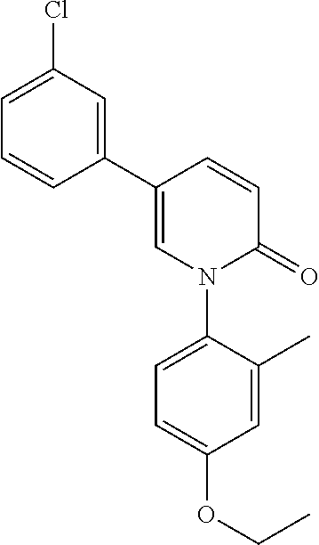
C1=CC(C2=CC(Cl)=CC=C2)=CN(C2=CC=C(OCC)C=C2C)C1=O
